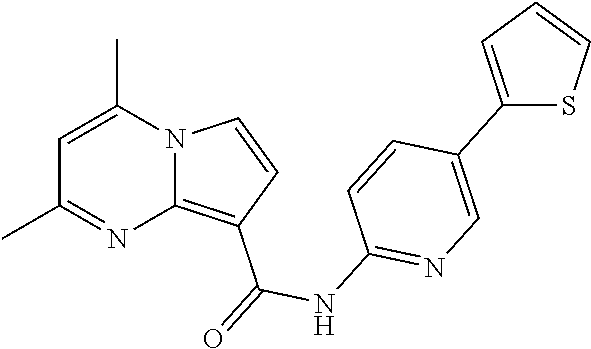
C1=C(C)N2C(=C(C(=O)NC3=NC=C(C4=CC=CS4)C=C3)C=C2)N=C1C
